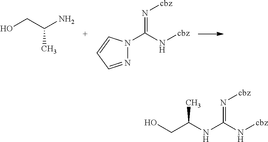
OCC(C)N.N1=CC=CN1C(=N[cbz])N[cbz].OCC(C)NC(=N[cbz])N[cbz]
